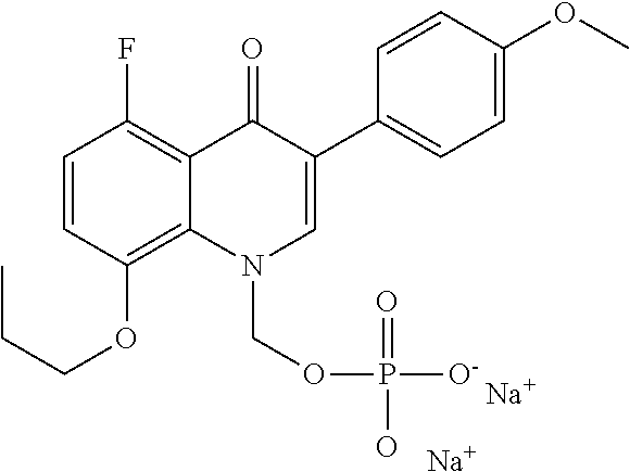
C1=CC(OCCC)=C2C(=C1F)C(=O)C(C1=CC=C(OC)C=C1)=CN2COP([O-])(=O)O.[Na].[Na]
